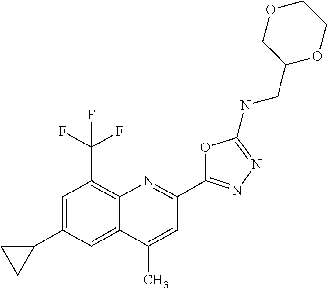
C1(C)=CC(C2=NN=C(NCC3OCCOC3)O2)=NC2=C(C(F)(F)F)C=C(C3CC3)C=C12
